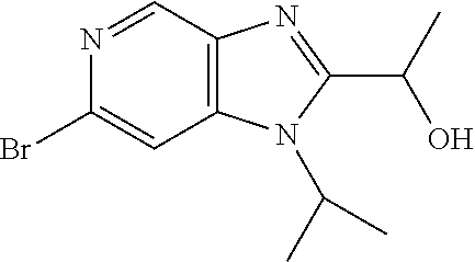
C12=C(C=NC(Br)=C1)N=C(C(C)O)N2C(C)C
